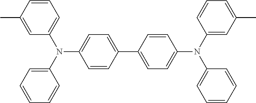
C1=CC(C)=CC(N(C2=CC=CC=C2)C2=CC=C(C3=CC=C(N(C4=CC=CC=C4)C4=CC(C)=CC=C4)C=C3)C=C2)=C1
